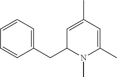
C1(CC2N(C)C(C)=CC(C)=C2)=CC=CC=C1
